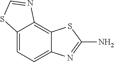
C12=CC=C3C(=C1N=CS2)SC(N)=N3
